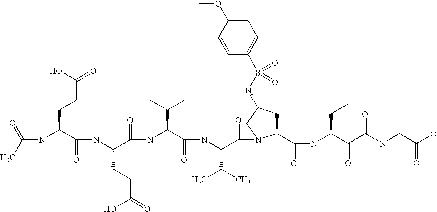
CC(=O)NC(C(NC(C(NC(C(NC(C(=O)N1C(C(NC(C(C(NCC(O)=O)=O)=O)CCC)=O)CC(NS(C2=CC=C(OC)C=C2)(=O)=O)C1)C(C)C)=O)C(C)C)=O)CCC(O)=O)=O)CCC(=O)O
